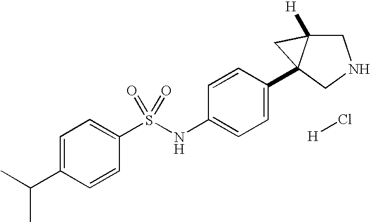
[H]Cl.C1=C(C(C)C)C=CC(S(NC2=CC=C(C34C([H])(CNC3)C4)C=C2)(=O)=O)=C1
